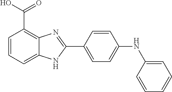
C1=C(C2=NC3=C(C(O)=O)C=CC=C3N2)C=CC(NC2=CC=CC=C2)=C1
